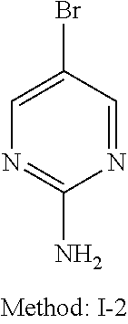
N1=CC(Br)=CN=C1N
